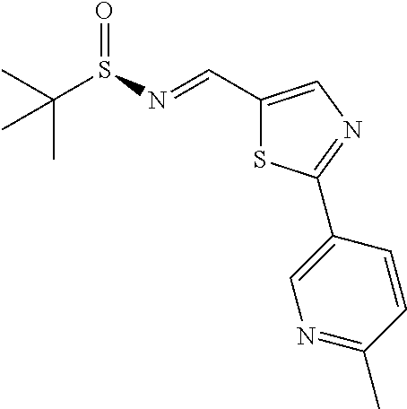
C(S(=O)N=CC1=CN=C(C2=CN=C(C)C=C2)S1)(C)(C)C
